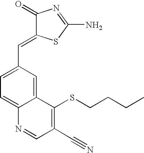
C12=CC=C(C=C3C(=O)N=C(N)S3)C=C1C(SCCCC)=C(C#N)C=N2
